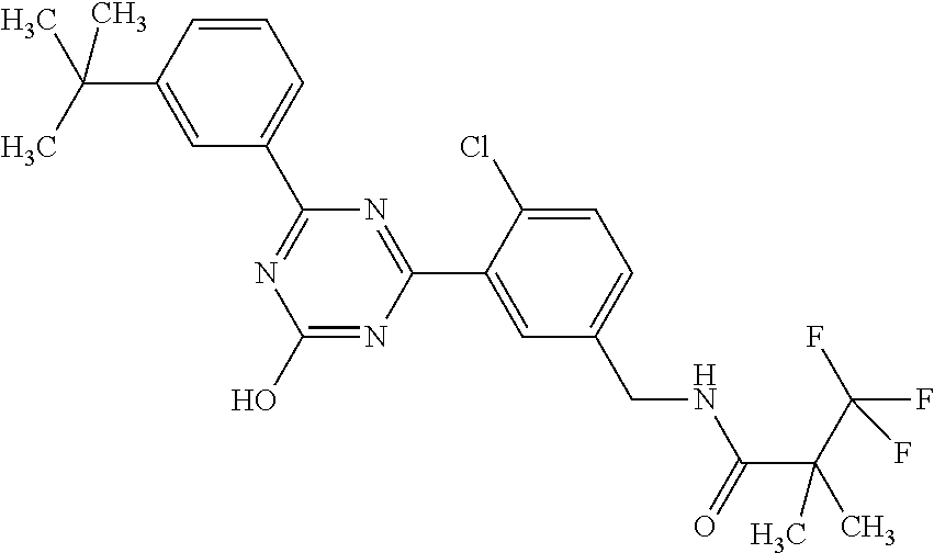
C1(C2=NC(O)=NC(C3=CC(CNC(=O)C(C(F)(F)F)(C)C)=CC=C3Cl)=N2)=CC=CC(C(C)(C)C)=C1
